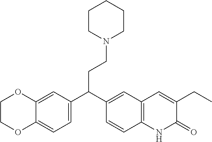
C1=C2C(=CC=C1C(C1=CC3=C(C=C1)NC(=O)C(CC)=C3)CCN1CCCCC1)OCCO2
